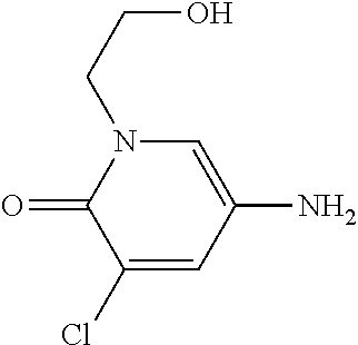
C1(Cl)=CC(N)=CN(CCO)C1=O
